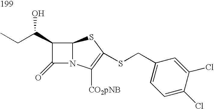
C12N(C([CO2pNB])=C(SCC3=CC=C(Cl)C(Cl)=C3)S1)C(=O)C2C(CC)O
